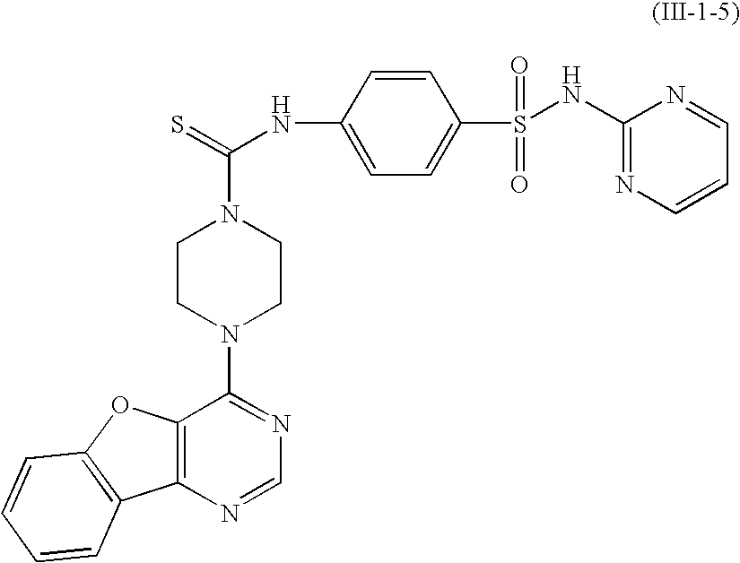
C12=C(C(N3CCN(C(=S)NC4=CC=C(S(=O)(=O)NC5=NC=CC=N5)C=C4)CC3)=NC=N1)OC1=C2C=CC=C1
